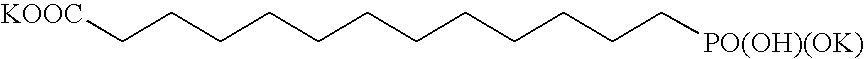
[KOOC]CCCCCCCCCCCC[PO(OH)(OK)]
